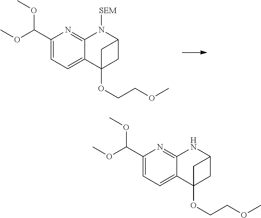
O(C)C(C1=CC=C2C(=N1)N([SEM])C1CC2(OCCOC)C1)OC.O(C)C(C1=CC=C2C(=N1)NC1CC2(OCCOC)C1)OC
